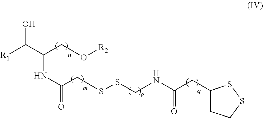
OC(C(CO[R2])NC(=O)CSSCNC(CC1CCSS1)=O)[R1]
